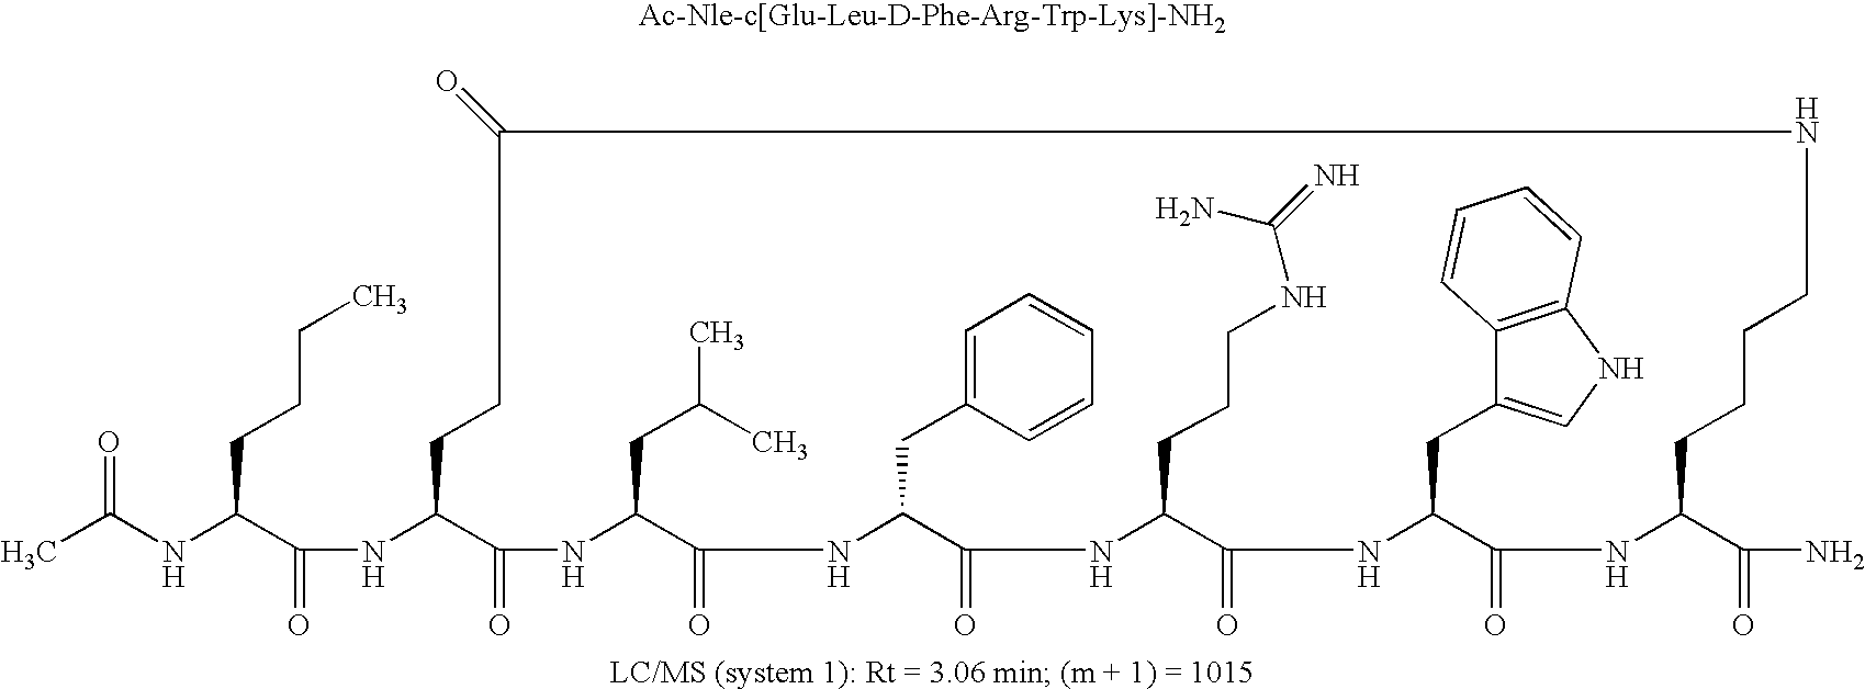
CC(NC(C(NC1C(=O)NC(CC(C)C)C(=O)NC(CC2=CC=CC=C2)C(=O)NC(CCCNC(=N)N)C(=O)NC(CC2=CNC3=C2C=CC=C3)C(=O)NC(C(=O)N)CCCCNC(=O)CC1)=O)CCCC)=O
